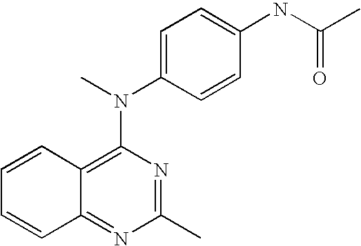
C1=CC2=C(N(C)C3=CC=C(NC(C)=O)C=C3)N=C(C)N=C2C=C1
